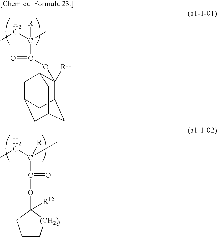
C([R])(C(=O)OC1([R11])C2CC3CC(CC1C3)C2)(CC)C.C([R])(C(=O)OC1([R12])[(CH2)j]CCC1)(CC)C
